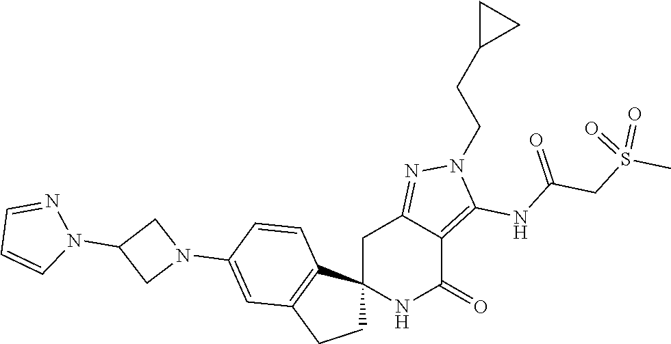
C12(NC(=O)C3=C(NC(CS(C)(=O)=O)=O)N(CCC4CC4)N=C3C1)CCC1=C2C=CC(N2CC(N3N=CC=C3)C2)=C1
